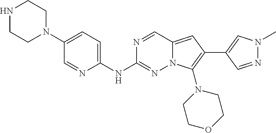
N1CCN(C2=CC=C(NC3=NN4C(=CC(C5=CN(C)N=C5)=C4N4CCOCC4)C=N3)N=C2)CC1
